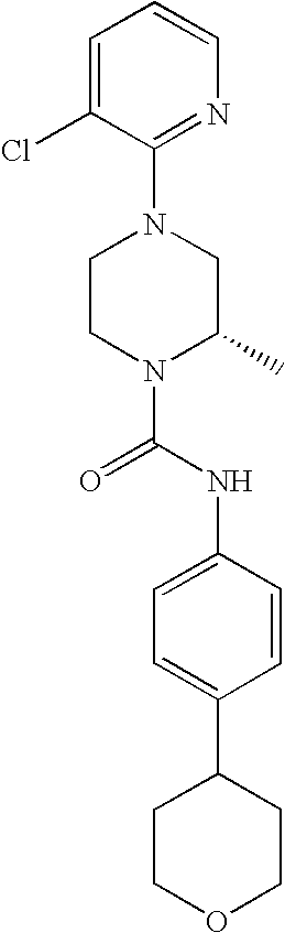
N1(C(NC2=CC=C(C3CCOCC3)C=C2)=O)C(C)CN(C2=NC=CC=C2Cl)CC1
